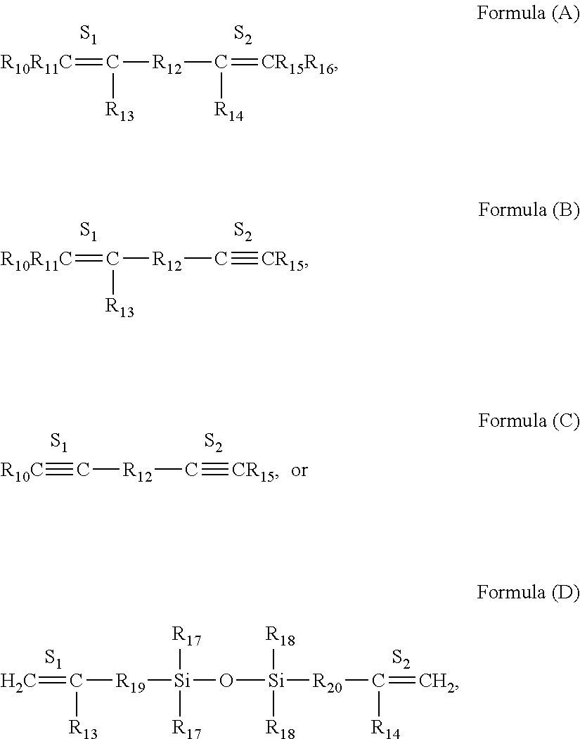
[R10R11C]=C([R13])[R12]C([R14])=[CR15R16].[S1].[S2].[R10R11C]=C([R13])[R12]C#[CR15].[S1].[S2].[R10C]#C[R12]C#[CR15].[S1].[S2].C=C([R13])[R19][Si]([R17])([R17])O[Si]([R18])([R20]C([R14])=C)[R18].[S1].[S2]
